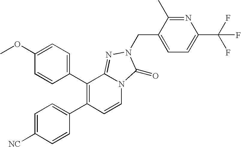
C1(OC)=CC=C(C2=C(C3=CC=C([NC])C=C3)C=CN3C2=NN(CC2=CC=C(C(F)(F)F)N=C2C)C3=O)C=C1
